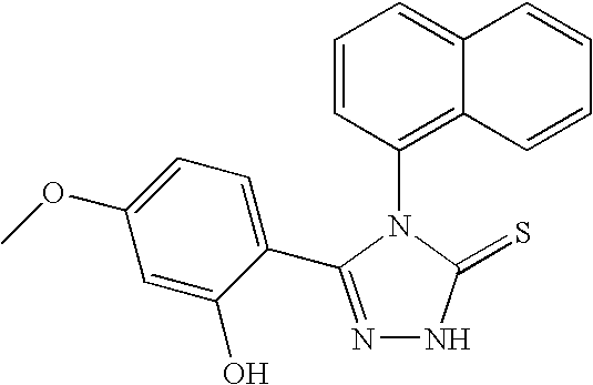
N1=C(C2=CC=C(OC)C=C2O)N(C2=C3C(=CC=C2)C=CC=C3)C(=S)N1
